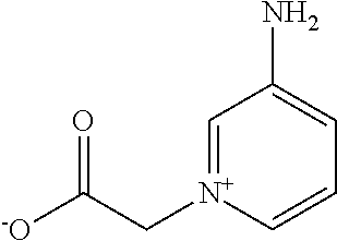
C1=[N+](CC([-O])=O)C=CC=C1N
